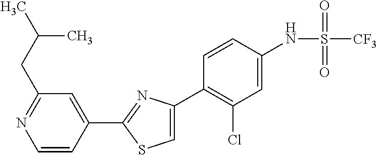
C1=CC(C2=NC(C3=C(Cl)C=C(NS([CF3])(=O)=O)C=C3)=CS2)=CC(CC(C)C)=N1
